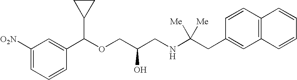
C1(C(OCC(CNC(CC2=CC3=C(C=C2)C=CC=C3)([Me])[Me])O)C2CC2)=CC([O2N])=CC=C1
